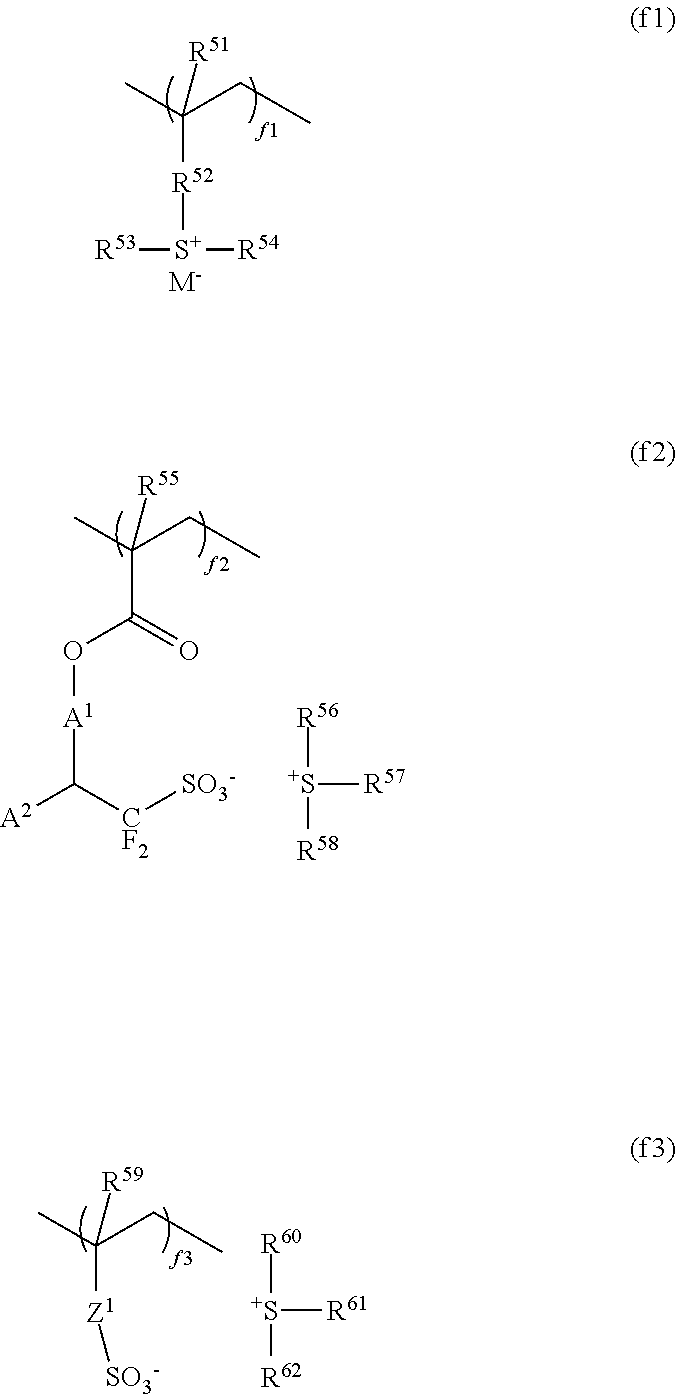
CC(CC)([R51])[R52][S+]([R53])[R54].[M-].CC(CC)([R55])C(=O)O[A1]C([A2])[CF2][SO3-].[S+]([R57])([R56])[R58].CC(CC)([R59])[Z1][SO3-].[S+]([R61])([R60])[R62]
